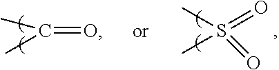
C(=O)(C)C.S(C)(C)(=O)=O
